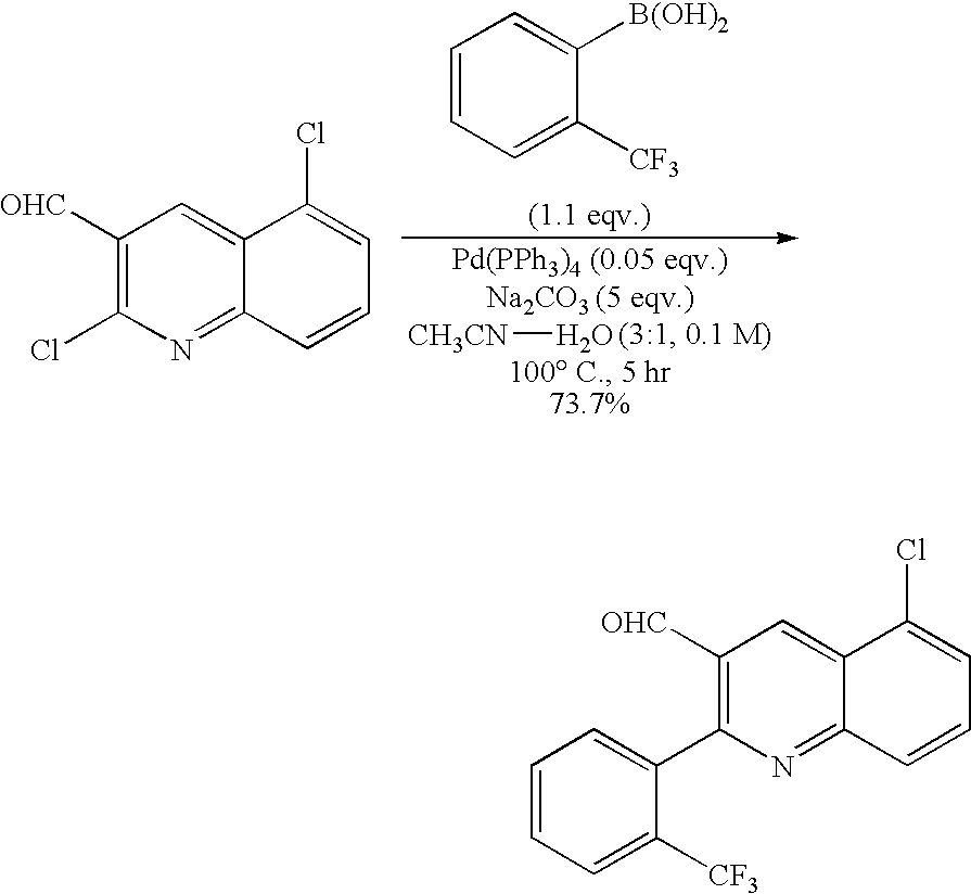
[CH3CN]O.C1=CC=C([CF3])C([B(OH)2])=C1.C1([OHC])=C(Cl)N=C2C(=C1)C(Cl)=CC=C2.C1([OHC])=C(C2=CC=CC=C2[CF3])N=C2C(=C1)C(Cl)=CC=C2
